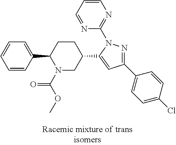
C1=CC(C2N(C(OC)=O)CC(C3=CC(C4=CC=C(Cl)C=C4)=NN3C3=NC=CC=N3)CC2)=CC=C1
